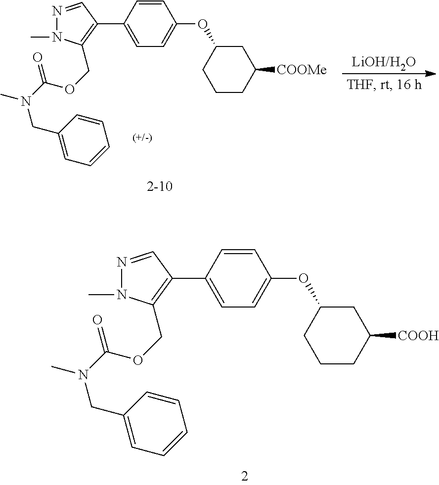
[LiOH/H2O].N1=CC(C2=CC=C(OC3CCCC([COOMe])C3)C=C2)=C(COC(N(CC2=CC=CC=C2)C)=O)N1C.N1=CC(C2=CC=C(OC3CCCC([COOH])C3)C=C2)=C(COC(N(CC2=CC=CC=C2)C)=O)N1C
